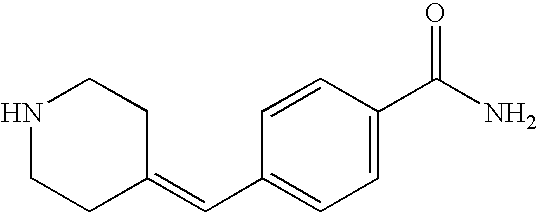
C1=C(C(N)=O)C=CC(C=C2CCNCC2)=C1
